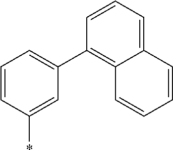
C1=CC=C(C2=C3C(=CC=C2)C=CC=C3)C=C1*
